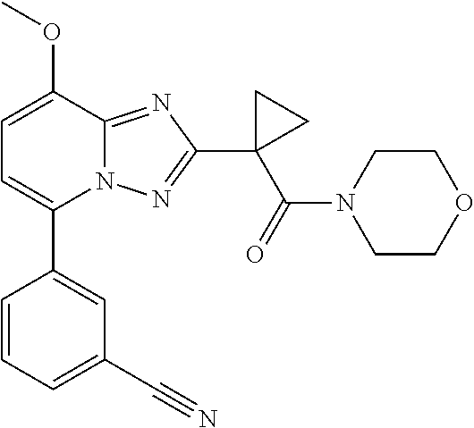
C1=C(OC)C2=NC(C3(C(=O)N4CCOCC4)CC3)=NN2C(C2=CC(C#N)=CC=C2)=C1
